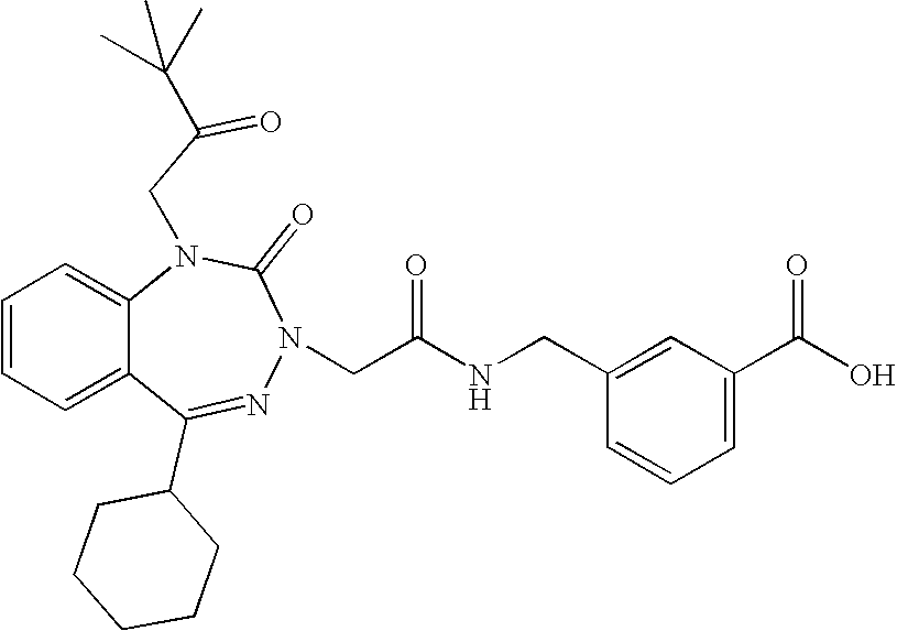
C1=CC=C2C(=C1)N(CC(=O)C(C)(C)C)C(=O)N(CC(NCC1=CC(C(O)=O)=CC=C1)=O)N=C2C1CCCCC1
